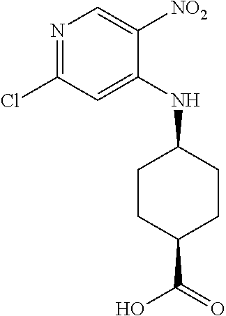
N1=C(Cl)C=C(NC2CCC(C(O)=O)CC2)C([NO2])=C1
